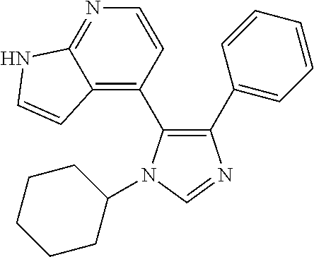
C1(C2=CC=CC=C2)=C(C2=C3C(=NC=C2)NC=C3)N(C2CCCCC2)C=N1
